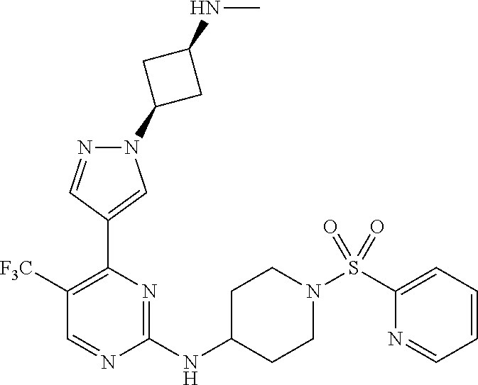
N1(C2CC(NC)C2)N=CC(C2=C([F3C])C=NC(NC3CCN(S(C4=CC=CC=N4)(=O)=O)CC3)=N2)=C1
